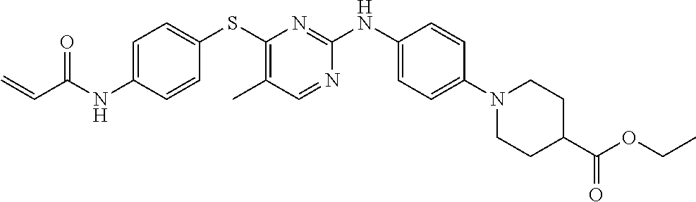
C1=C(NC(C=C)=O)C=CC(SC2=C(C)C=NC(NC3=CC=C(N4CCC(C(=O)OCC)CC4)C=C3)=N2)=C1
